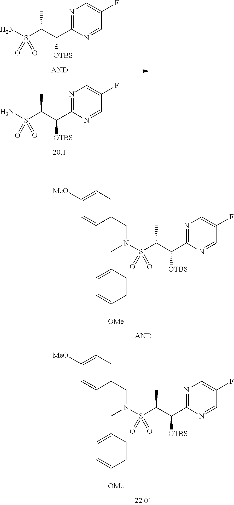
N1=C(C(C(S(N(CC2=CC=C([MeO])C=C2)CC2=CC=C([OMe])C=C2)(=O)=O)C)[OTBS])N=CC(F)=C1.N1=C(C(C(S(N(CC2=CC=C([MeO])C=C2)CC2=CC=C([OMe])C=C2)(=O)=O)C)[OTBS])N=CC(F)=C1.N1=C(C(C(S(N)(=O)=O)C)[OTBS])N=CC(F)=C1.N1=C(C(C(S(N)(=O)=O)C)[OTBS])N=CC(F)=C1
